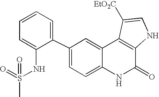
C1(C2=CC=CC=C2NS(=O)(C)=O)=CC=C2C(=C1)C1=C(C(=O)N2)NC=C1[EtO2C]
